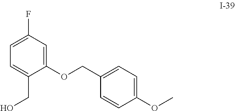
O(CC1=CC=C(OC)C=C1)C1=CC(F)=CC=C1CO
